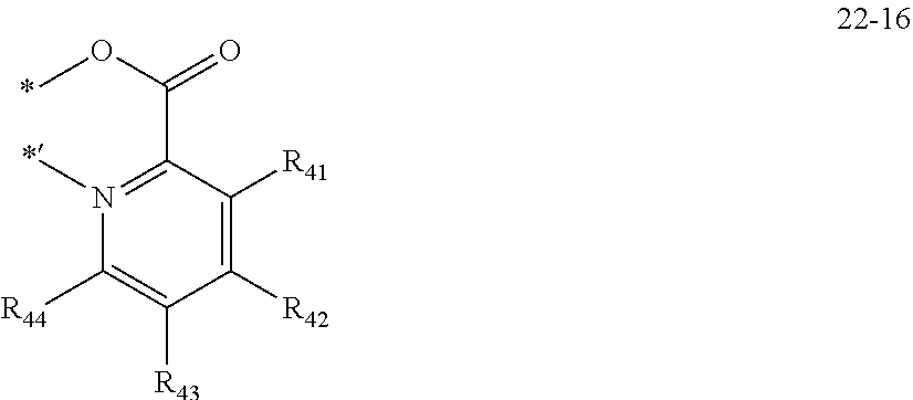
N1(C)=C(C(OC)=O)C([R41])=C([R42])C([R43])=C1[R44]
